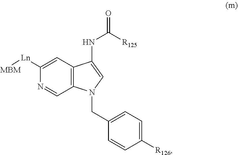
C1([Ln][MBM])=CC2=C(C=N1)N(CC1=CC=C([R126])C=C1)C=C2NC([R125])=O
